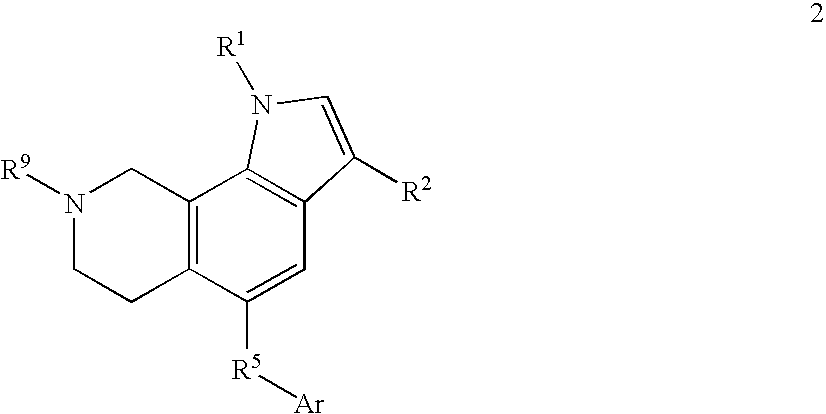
C12=C(C([R5][Ar])=CC3=C1N([R1])C=C3[R2])CCN([R9])C2
